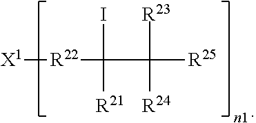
[X1][R22]C(C([R23])([R25])[R24])(I)[R21]
